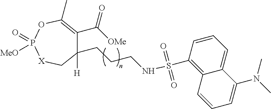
C1(C)=C(C([OMe])=O)C([H])(CCCNS(=O)(=O)C2=C3C(=CC=C2)C(N(C)C)=CC=C3)C[X]P(=O)([MeO])O1
